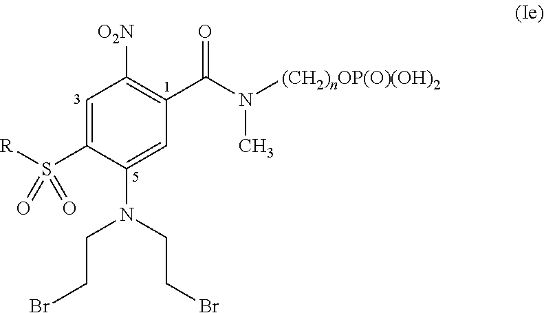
C1=C(S([R])(=O)=O)C(N(CCBr)CCBr)=CC(C(N(C)[(CH2)nOP(O)(OH)2])=O)=C1[O2N]
